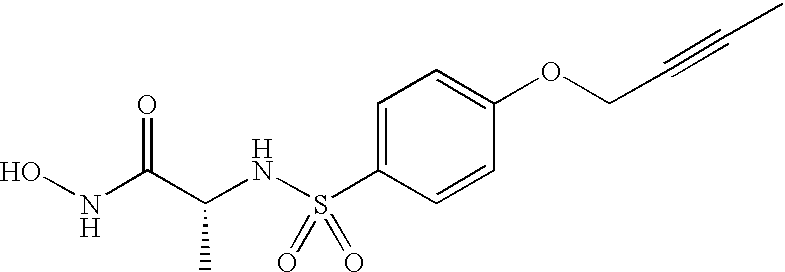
ONC(C(NS(C1=CC=C(OCC#CC)C=C1)(=O)=O)C)=O
